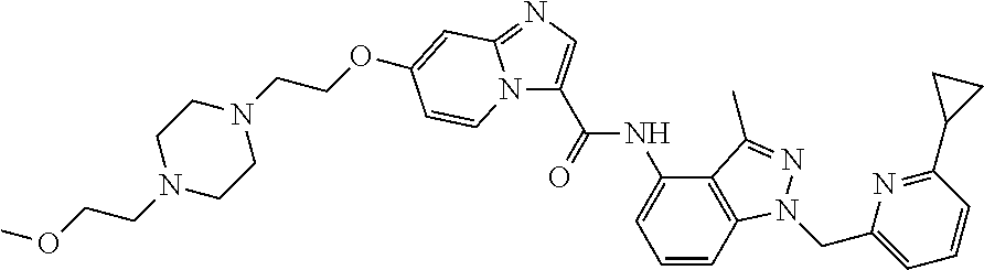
C1N(CCOC)CCN(CCOC2=CC3=NC=C(C(=O)NC4=CC=CC5=C4C(C)=NN5CC4=CC=CC(C5CC5)=N4)N3C=C2)C1
